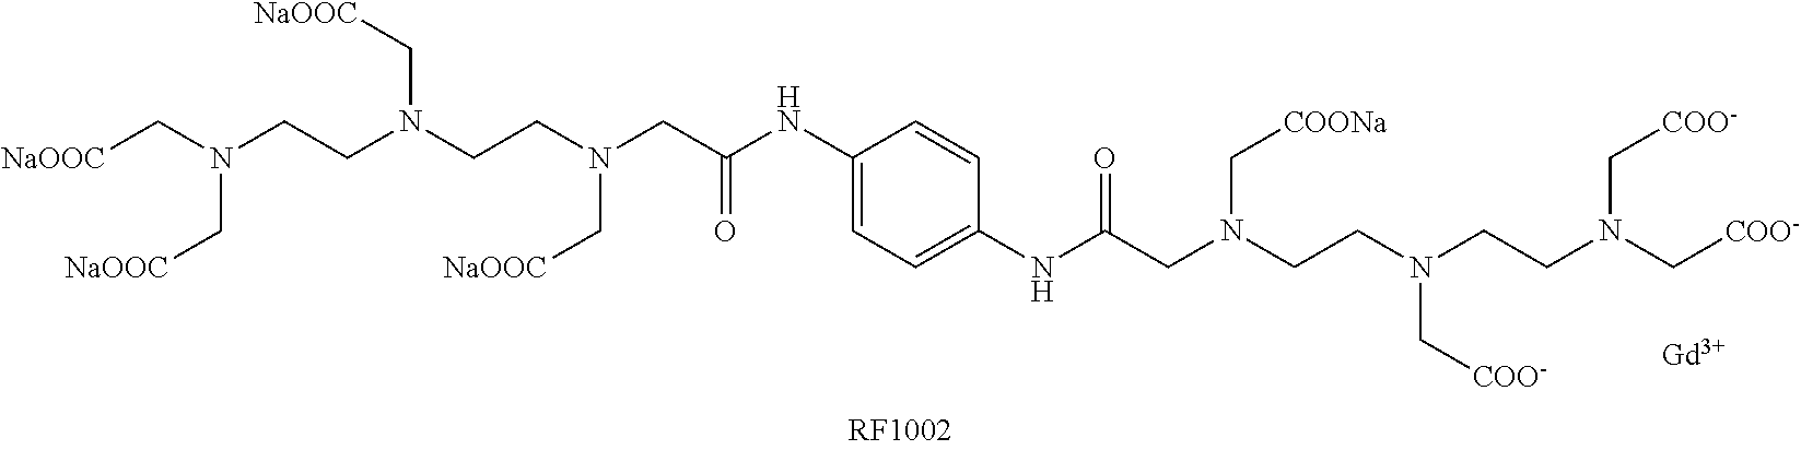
[NaOOC]CN(CCN(CCN(CC(NC1=CC=C(NC(CN(CCN(CCN(C[COO-])C[COO-])C[COO-])C[COONa])=O)C=C1)=O)C[NaOOC])C[NaOOC])C[NaOOC].[Gd]
